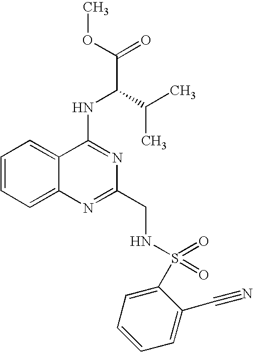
C12=CC=CC=C1N=C(CNS(=O)(=O)C1=CC=CC=C1C#N)N=C2NC(C(=O)OC)C(C)C
